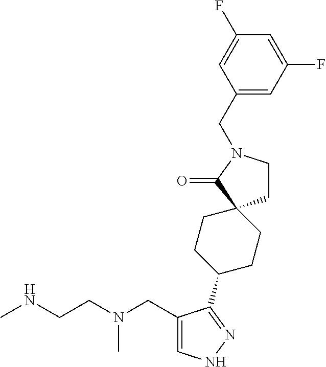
CNCCN(CC1=CNN=C1C1CCC2(CC1)CCN(CC1=CC(F)=CC(F)=C1)C2=O)C
